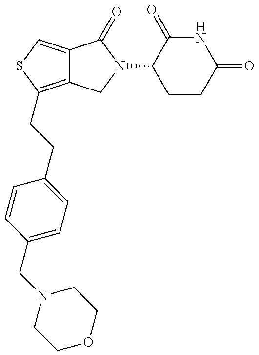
C12=C(CCC3=CC=C(CN4CCOCC4)C=C3)SC=C1C(=O)N(C1CCC(=O)NC1=O)C2
